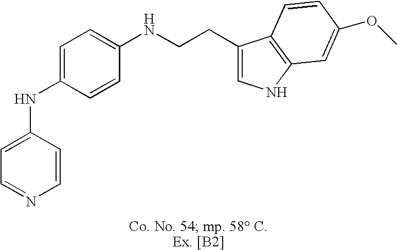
C1=C(NC2=CC=C(NCCC3=CNC4=C3C=CC(OC)=C4)C=C2)C=CN=C1
